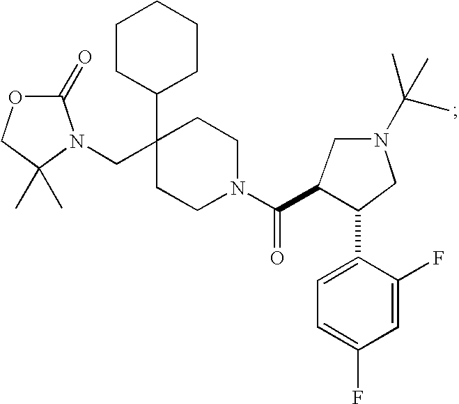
C1(C2CCCCC2)(CN2C(=O)OCC2(C)C)CCN(C(C2C(C3=CC=C(F)C=C3F)CN(C(C)(C)C)C2)=O)CC1
